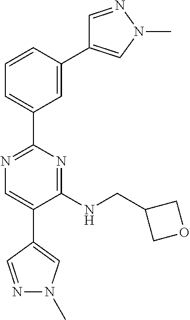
N1=C(C2=CC=CC(C3=CN(C)N=C3)=C2)N=C(NCC2COC2)C(C2=CN(C)N=C2)=C1
